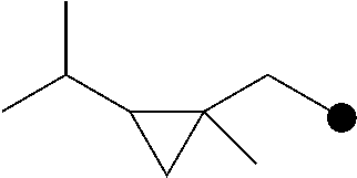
C1(CC)(C)C(C(C)C)C1
